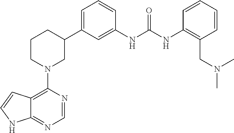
C12=C(N3CC(C4=CC=CC(NC(NC5=C(CN(C)C)C=CC=C5)=O)=C4)CCC3)N=CN=C1NC=C2
